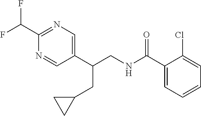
C1(C(NCC(C2=CN=C(C(F)F)N=C2)CC2CC2)=O)=CC=CC=C1Cl
